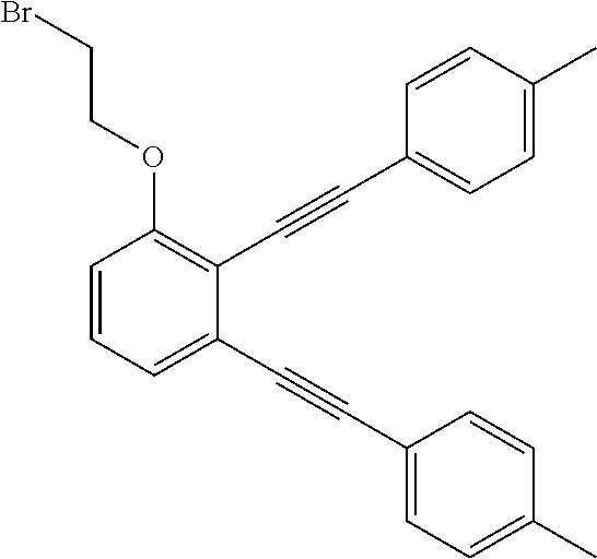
C1=CC=C(C#CC2=CC=C(C)C=C2)C(C#CC2=CC=C(C)C=C2)=C1OCCBr
